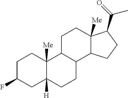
C1C2C(C3C([Me])(C1)C(C(=O)C)CC3)CCC1([H])C2([Me])CCC(F)C1
